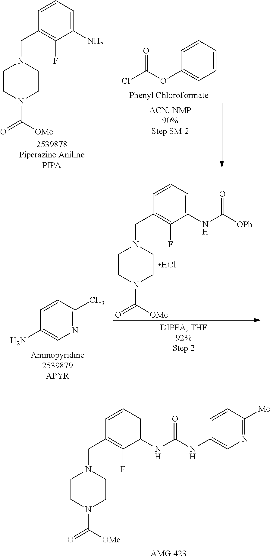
C1=CC=CC(OC(Cl)=O)=C1.C1CN(C([OMe])=O)CCN1CC1=C(F)C(N)=CC=C1.N1=C(C)C=CC(N)=C1.C1CN(C([OMe])=O)CCN1CC1=C(F)C(NC([OPh])=O)=CC=C1.Cl.C1CN(C([OMe])=O)CCN1CC1=C(F)C(NC(NC2=CN=C([Me])C=C2)=O)=CC=C1
